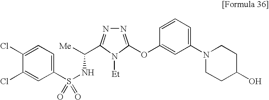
[Me]C(NS(C1=CC=C(Cl)C(Cl)=C1)(=O)=O)C1=NN=C(OC2=CC(N3CCC(O)CC3)=CC=C2)N1[Et]
